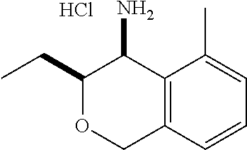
C1(CC)OCC2=C(C1N)C(C)=CC=C2.Cl
